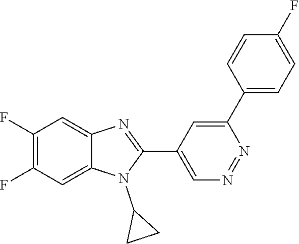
C1(F)=C(F)C=C2C(=C1)N=C(C1=CN=NC(C3=CC=C(F)C=C3)=C1)N2C1CC1
